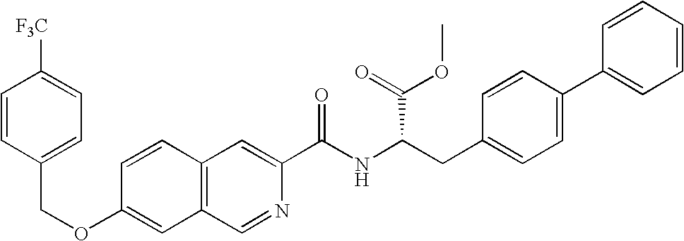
C1=CC2=C(C=C1OCC1=CC=C([F3C])C=C1)C=NC(C(NC(CC1=CC=C(C3=CC=CC=C3)C=C1)C(=O)OC)=O)=C2
